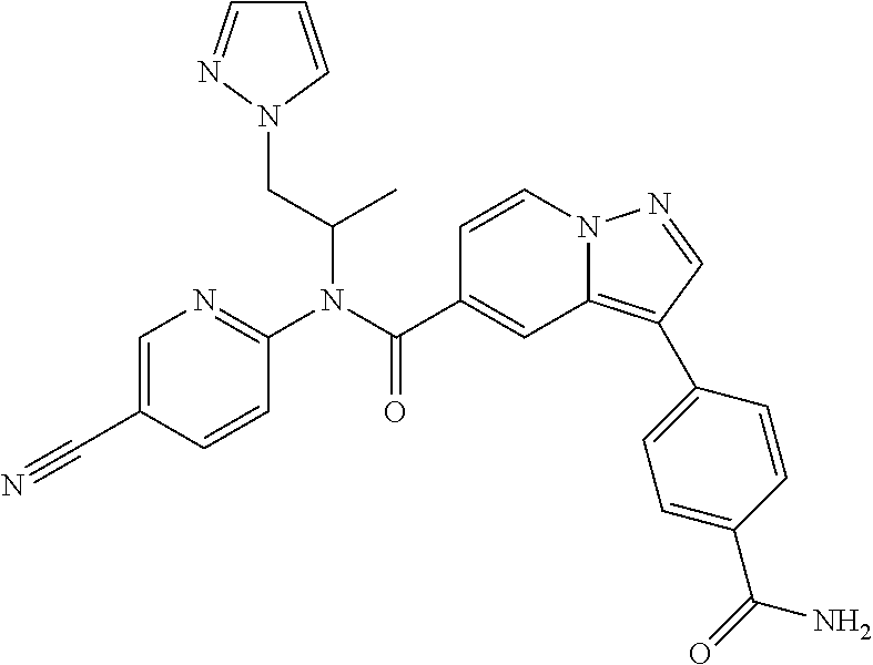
C1=CN2C(=C(C3=CC=C(C(=O)N)C=C3)C=N2)C=C1C(N(C1=NC=C(C#N)C=C1)C(CN1C=CC=N1)C)=O
